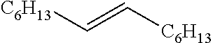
C(=C[C6H13])[C6H13]
